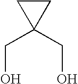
C1C(CO)(CO)C1
